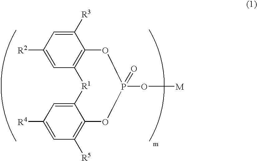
C1([R3])=CC([R2])=CC2=C1OP(=O)(O[M])OC1=C([R5])C=C([R4])C=C1[R1]2
